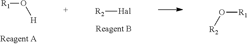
[R2][Hal].[R1]O[H].O([R1])[R2]
